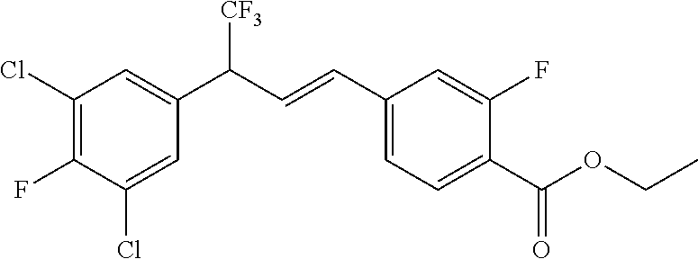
ClC1=C(F)C(Cl)=CC(C(C=CC2=CC=C(C(OCC)=O)C(F)=C2)[CF3])=C1
